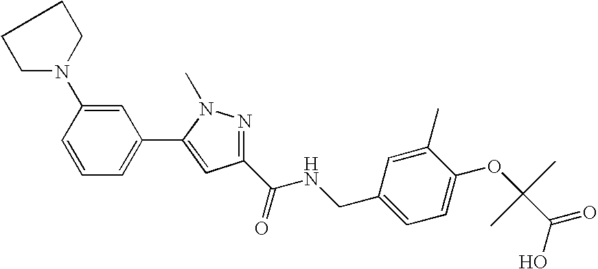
C1=CC=C(C2=CC(C(NCC3=CC=C(OC(C)(C)C(O)=O)C(C)=C3)=O)=NN2C)C=C1N1CCCC1
